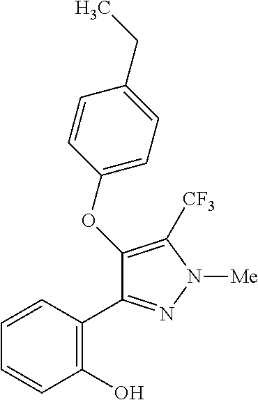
C1=CC(O)=C(C2=NN([Me])C([CF3])=C2OC2=CC=C(CC)C=C2)C=C1
